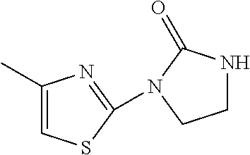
C1(C)=CSC(N2CCNC2=O)=N1
